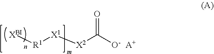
[XBI][R1][X1][X2]C([O-])=O.[A+]
